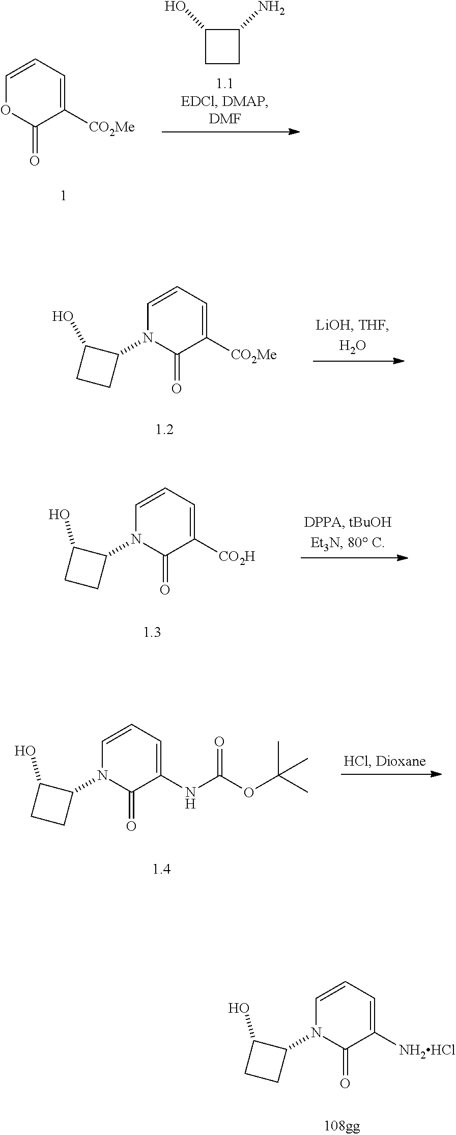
C1(O)CCC1N.C1([CO2Me])=CC=COC1=O.C1([CO2Me])=CC=CN(C2C(O)CC2)C1=O.C1([CO2H])=CC=CN(C2C(O)CC2)C1=O.C1(NC(=O)OC(C)(C)C)=CC=CN(C2C(O)CC2)C1=O.C1([NH2HCl])=CC=CN(C2C(O)CC2)C1=O
